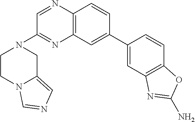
C1(C2=CC3=C(C=C2)N=CC(N2CCN4C(=CN=C4)C2)=N3)=CC2=C(C=C1)OC(N)=N2
